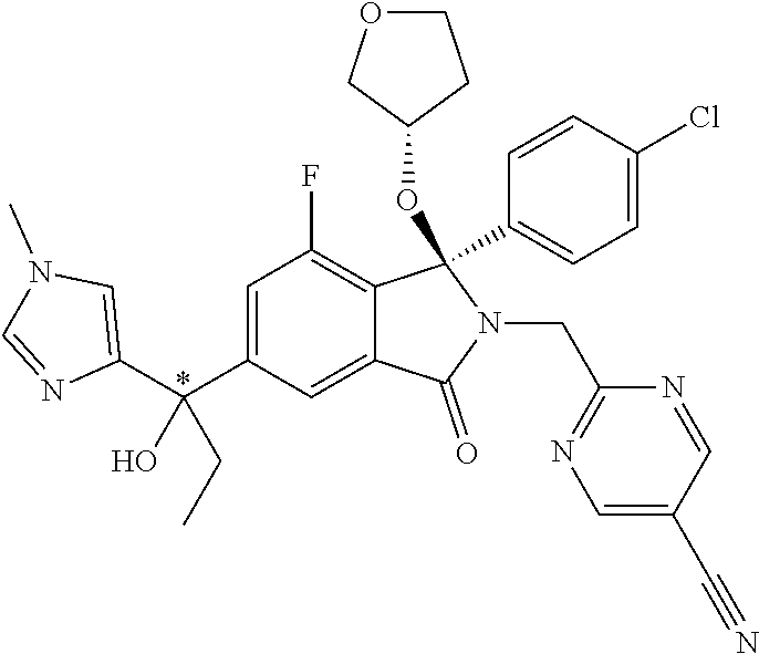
C1=C(C(C2=CN(C)C=N2)(CC)O)C=C2C(=C1F)C(OC1CCOC1)(C1=CC=C(Cl)C=C1)N(CC1=NC=C(C#N)C=N1)C2=O
